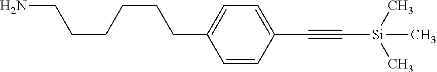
C1=CC(C#C[Si](C)(C)C)=CC=C1CCCCCCN
